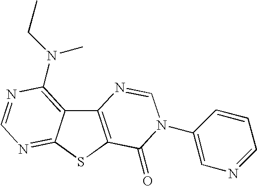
C12=C(SC3=NC=NC(N(CC)C)=C13)C(=O)N(C1=CN=CC=C1)C=N2
